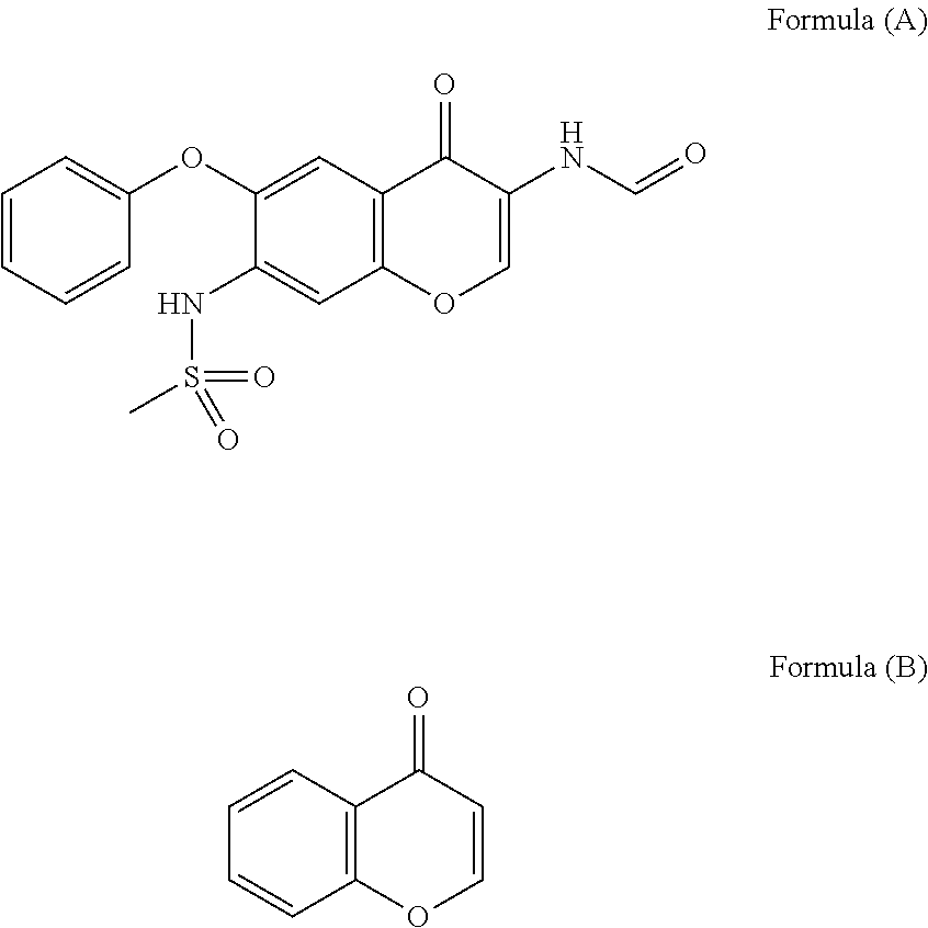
C1=CC=CC(OC2=CC3=C(C=C2NS(=O)(=O)C)OC=C(NC=O)C3=O)=C1.C1=CC2=C(C=C1)OC=CC2=O
